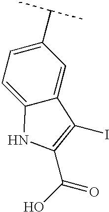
C1(C(C)C)=CC=C2C(=C1)C(I)=C(C(O)=O)N2
